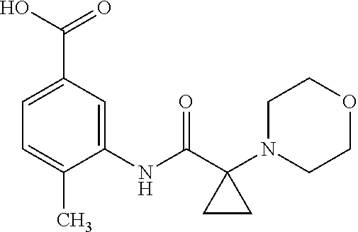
C1(NC(C2(N3CCOCC3)CC2)=O)=CC(C(O)=O)=CC=C1C
